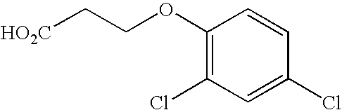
C1(OCC[HO2C])=C(Cl)C=C(Cl)C=C1
